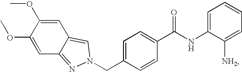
C1=C(NC(C2=CC=C(CN3N=C4C=C(OC)C(OC)=CC4=C3)C=C2)=O)C([NH2])=CC=C1
